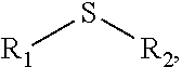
[R1]S[R2]
